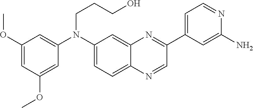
C1=C(N(C2=CC=C3C(=C2)N=C(C2=CC=NC(N)=C2)C=N3)CCCO)C=C(OC)C=C1OC
